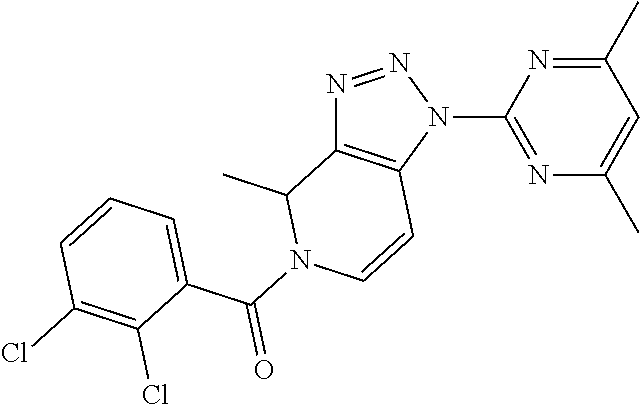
N1=NN(C2=NC(C)=CC(C)=N2)C2=C1C(C)N(C(C1=CC=CC(Cl)=C1Cl)=O)C=C2
